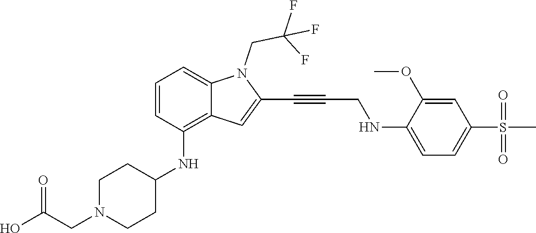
C(C#CC1=CC2=C(NC3CCN(CC(O)=O)CC3)C=CC=C2N1CC(F)(F)F)NC1=CC=C(S(C)(=O)=O)C=C1OC
